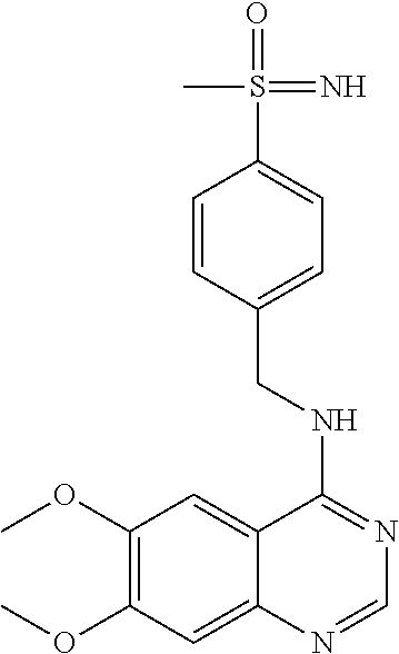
C12=CC(OC)=C(OC)C=C1N=CN=C2NCC1=CC=C(S(=O)(=N)C)C=C1
